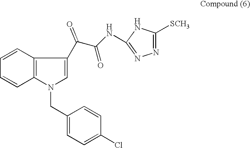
C1=CC2=C(C=C1)N(CC1=CC=C(Cl)C=C1)C=C2C(C(NC1=NN=C([SCH3])N1)=O)=O
